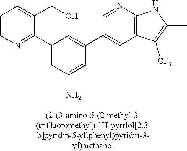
C1(C2=CC(N)=CC(C3=CC4=C(N=C3)NC(C)=C4[CF3])=C2)=NC=CC=C1CO
